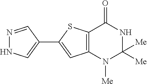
C1(C2=CC3=C(S2)C(=O)NC([Me])([Me])N3[Me])=CNN=C1
